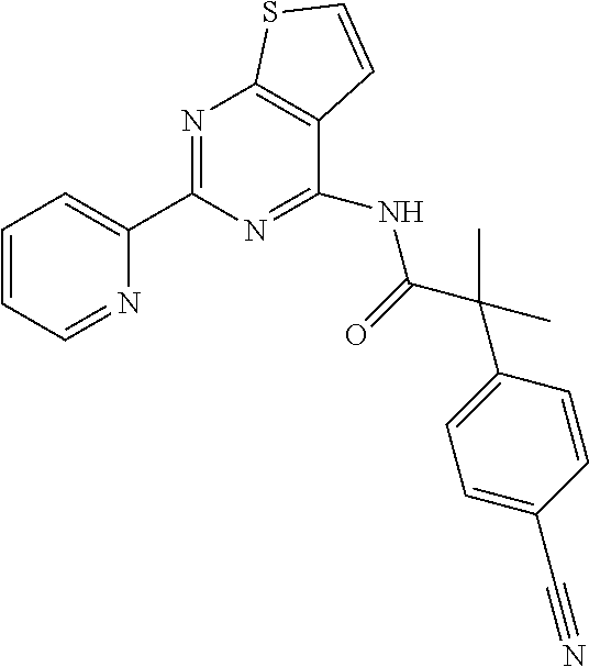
C1=CC=NC(C2=NC3=C(C=CS3)C(NC(C(C3=CC=C(C#N)C=C3)(C)C)=O)=N2)=C1
